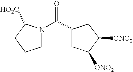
C1N(C(C2CC([ONO2])C([ONO2])C2)=O)C([HO2C])CC1
